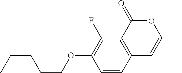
C1=CC2=C(C(F)=C1OCCCCC)C(=O)OC(C)=C2
